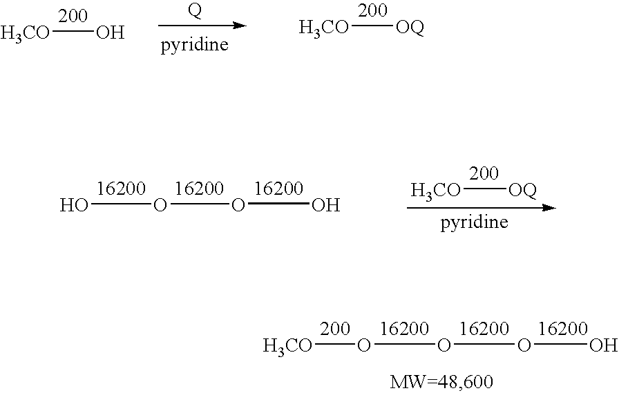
[H3CO]O.[H3CO][OQ].OOOO.[H3CO][OQ].[H3CO]OOOO
